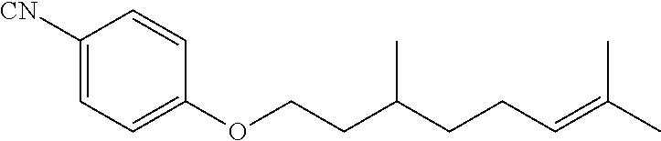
[CN]C1=CC=C(OCCC(CCC=C(C)C)C)C=C1
